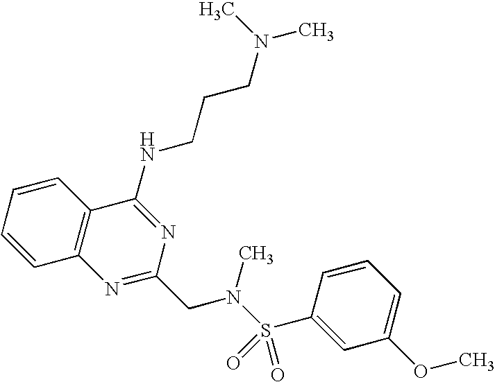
C1=CC=CC2=C1N=C(CN(S(=O)(=O)C1=CC(OC)=CC=C1)C)N=C2NCCCN(C)C
